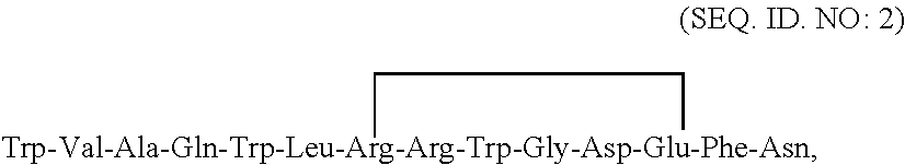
[Trp-Val-Ala-Gln-Trp-Leu-Arg-Arg-Trp-Gly-Asp-Glu-Phe-Asn]1CC1
